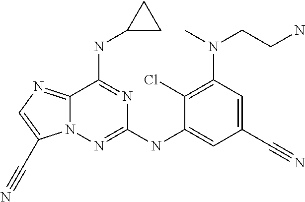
C12=NC=C(C#N)N1N=C(NC1=CC(C#N)=CC(N(CCN)C)=C1Cl)N=C2NC1CC1
